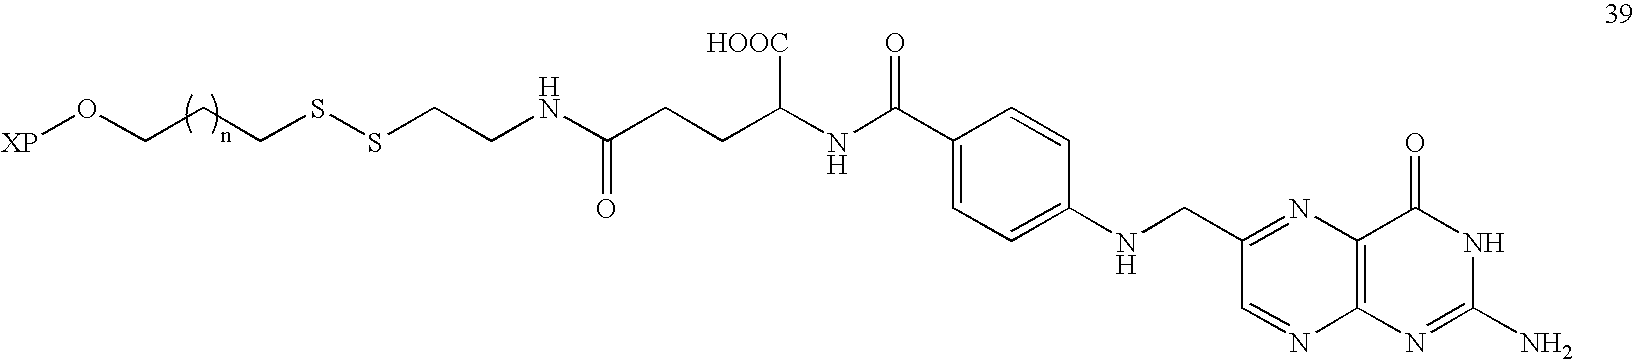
N(C(C1=CC=C(NCC2=NC3=C(N=C2)N=C(N)NC3=O)C=C1)=O)C([HOOC])CCC(=O)NCCSSCCCO[XP]
